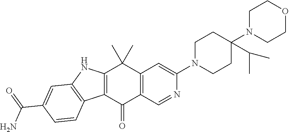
C12=C(C(=O)C3=C(C1(C)C)C=C(N1CCC(N4CCOCC4)(C(C)C)CC1)N=C3)C1=C(N2)C=C(C(=O)N)C=C1
